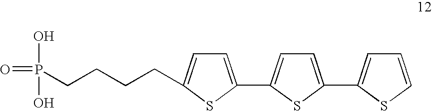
O=P(O)(O)CCCCC1=CC=C(C2=CC=C(C3=CC=CS3)S2)S1
